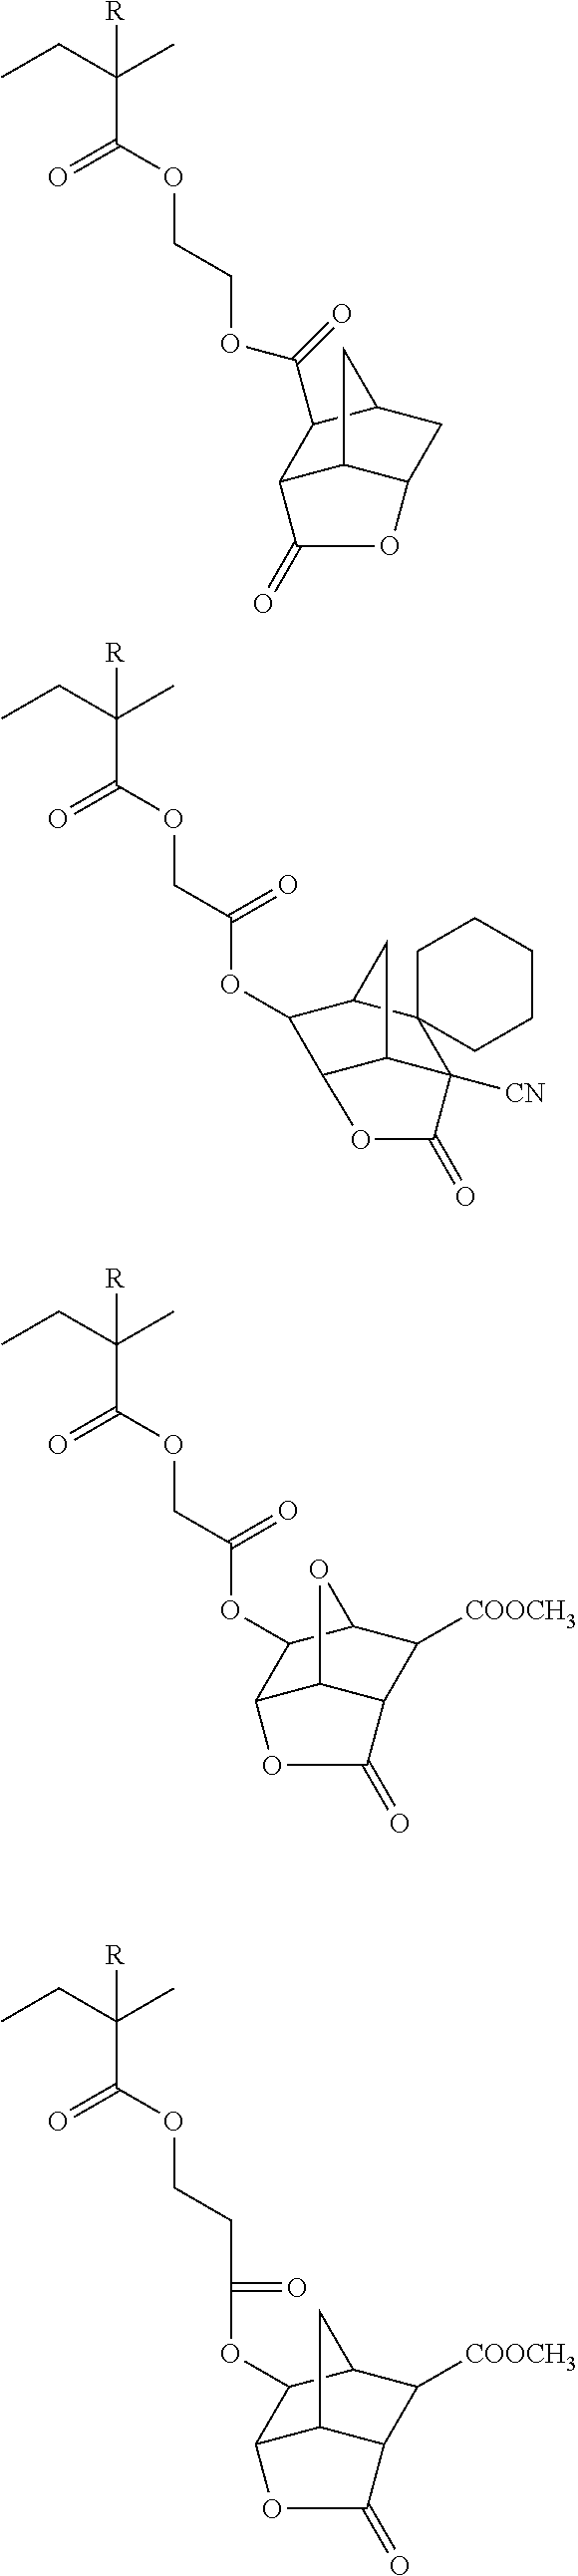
O(CCOC(=O)C([R])(CC)C)C(C1C2C3C(CC1C3)OC2=O)=O.C(CCOC(=O)C([R])(CC)C)(OC1C2C3C(C([COOCH3])C1C3)C(=O)O2)=O.O(C(=O)COC(=O)C([R])(CC)C)C1C2C3C(C([COOCH3])C1O3)C(=O)O2.O(C(=O)COC(=O)C([R])(CC)C)C1C2C3C([CN])(C4(C1C3)CCCCC4)C(=O)O2
